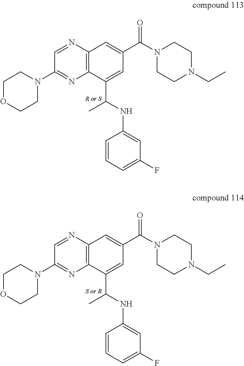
C1=NC2=C(N=C1N1CCOCC1)C(C(NC1=CC(F)=CC=C1)C)=CC(C(=O)N1CCN(CC)CC1)=C2.C1=NC2=C(N=C1N1CCOCC1)C(C(NC1=CC(F)=CC=C1)C)=CC(C(=O)N1CCN(CC)CC1)=C2
